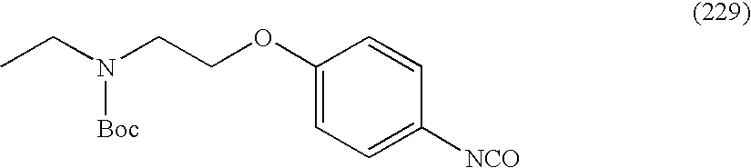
C1(OCCN(CC)[Boc])=CC=C([NCO])C=C1
